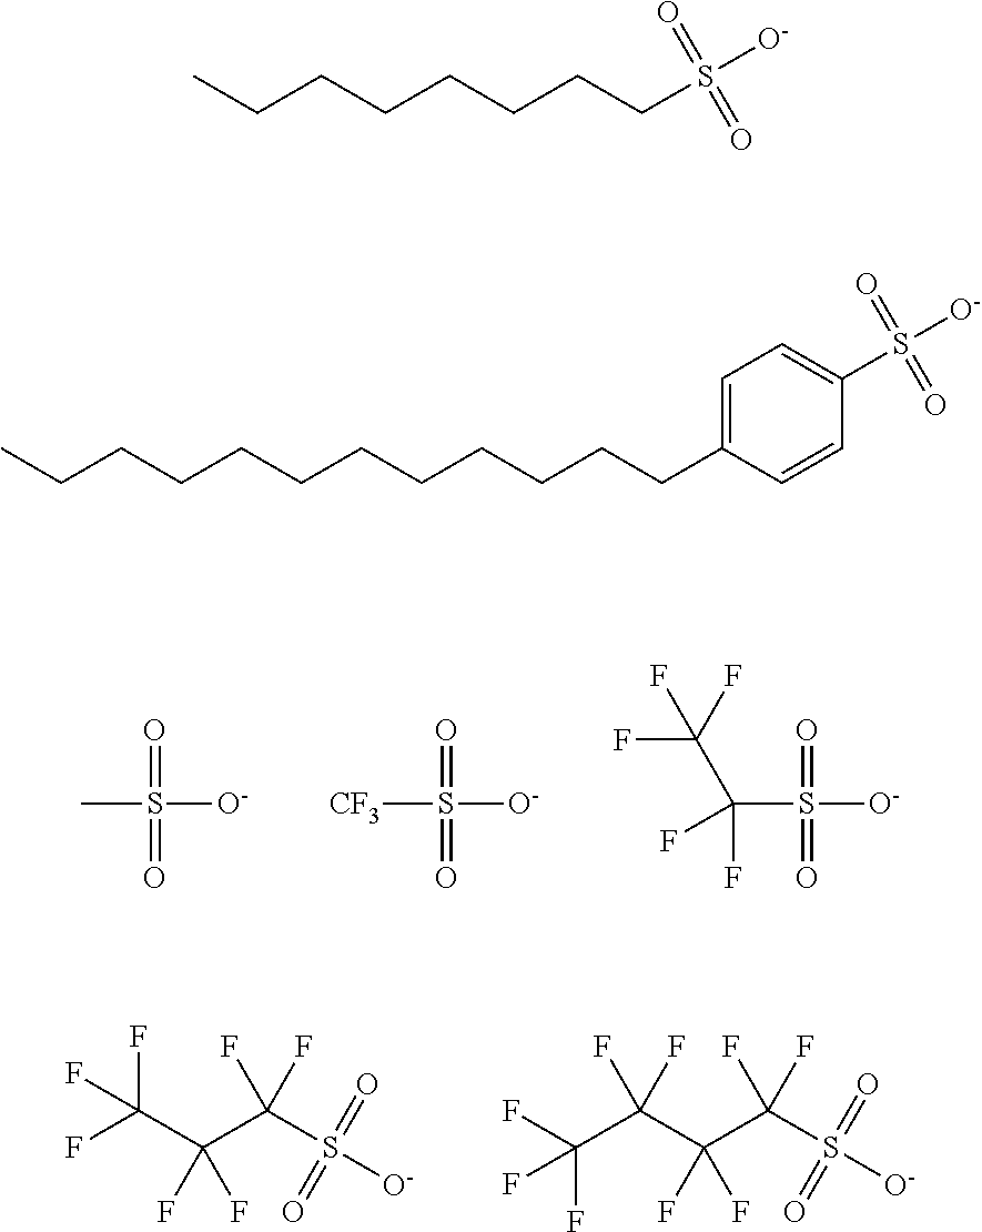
O=S(C)([O-])=O.O=S([CF3])([O-])=O.O=S(C(C(F)(F)F)(F)F)([O-])=O.FC(C(C(S([O-])(=O)=O)(F)F)(F)F)(F)F.C(C(C(C(S([O-])(=O)=O)(F)F)(F)F)(F)F)(F)(F)F.CCCCCCCCS(=O)(=O)[O-].CCCCCCCCCCCCC1=CC=C(S(=O)(=O)[O-])C=C1
